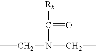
CCN(C([Rb])=O)CC
